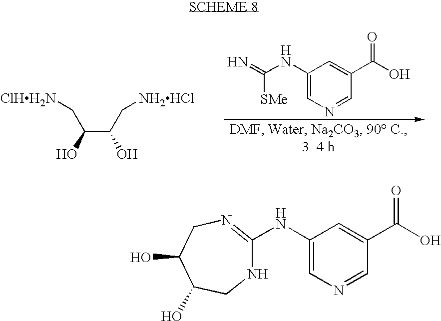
C(C(C[NH2HCl])O)(C[ClHH2N])O.N=C(NC1=CN=CC(C(O)=O)=C1)[SMe].N(C1=CN=CC(C(O)=O)=C1)C1=NCC(O)C(O)CN1
